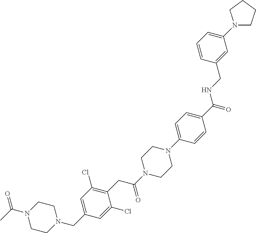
N1(C(C)=O)CCN(CC2=CC(Cl)=C(CC(N3CCN(C4=CC=C(C(NCC5=CC(N6CCCC6)=CC=C5)=O)C=C4)CC3)=O)C(Cl)=C2)CC1
